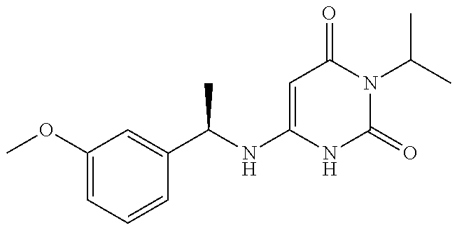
C1(OC)=CC=CC(C(NC2=CC(=O)N(C(C)C)C(=O)N2)C)=C1
